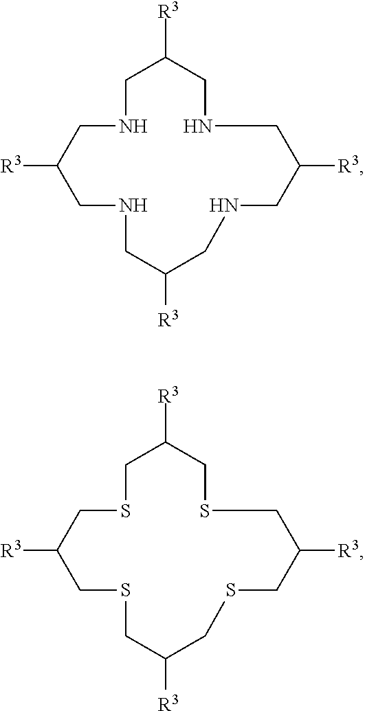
[R3]C1CNCC([R3])CNCC([R3])CNCC([R3])CNC1.[R3]C1CSCC([R3])CSCC([R3])CSCC([R3])CSC1
